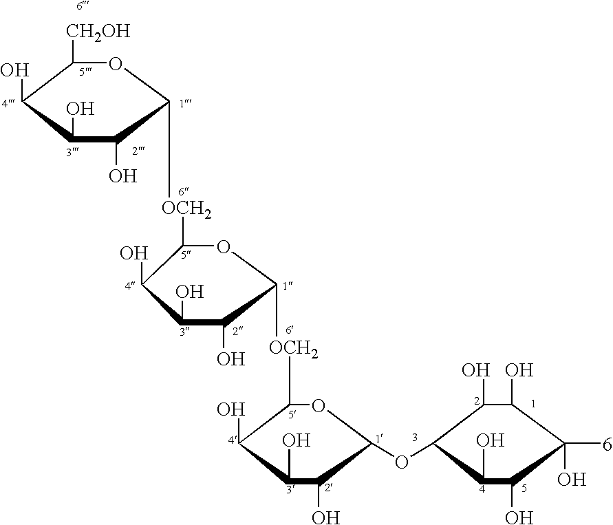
C1([OCH2]C2C(O)C(O)C(O)C([CH2OH])O2)C(O)C(O)C(O)C([OCH2]C2C(O)C(O)C(O)C(OC3C(O)C(O)C(O)([6])C(O)C3O)O2)O1
